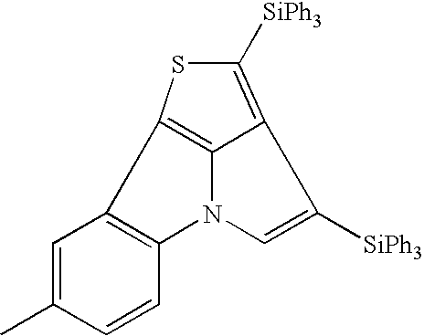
C12=C(N3C=C([SiPh3])C4=C([SiPh3])SC1=C34)C=CC(C)=C2
